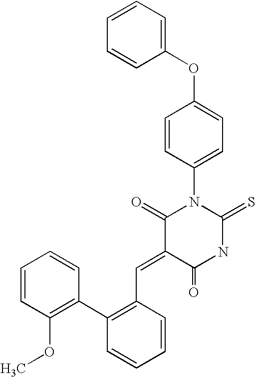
C1=CC=CC(OC2=CC=C(N3C(=O)C(=CC4=C(C5=C(OC)C=CC=C5)C=CC=C4)C(=O)NC3=S)C=C2)=C1
